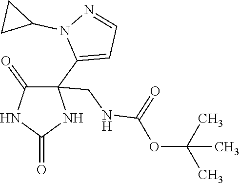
C1(=O)NC(=O)NC1(C1=CC=NN1C1CC1)CNC(OC(C)(C)C)=O
